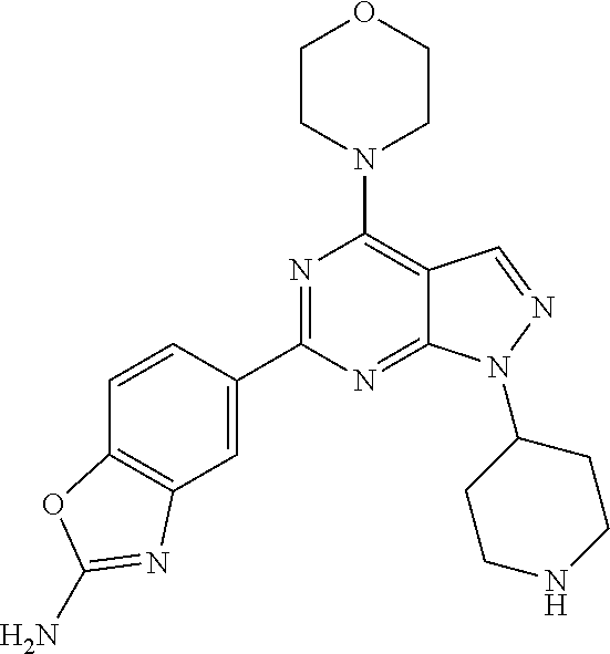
C1=CC(C2=NC(N3CCOCC3)=C3C(=N2)N(C2CCNCC2)N=C3)=CC2=C1OC(N)=N2
